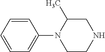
C1=CC=CC(N2CCNCC2C)=C1
